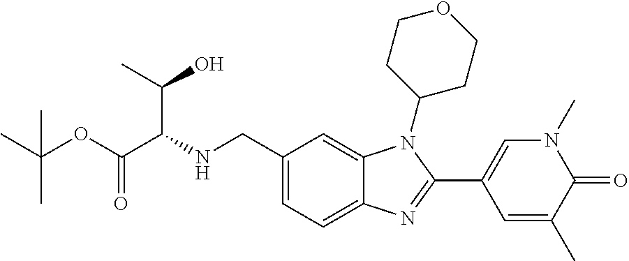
N(CC1=CC=C2C(=C1)N(C1CCOCC1)C(C1=CN(C)C(=O)C(C)=C1)=N2)C(C(OC(C)(C)C)=O)C(C)O
